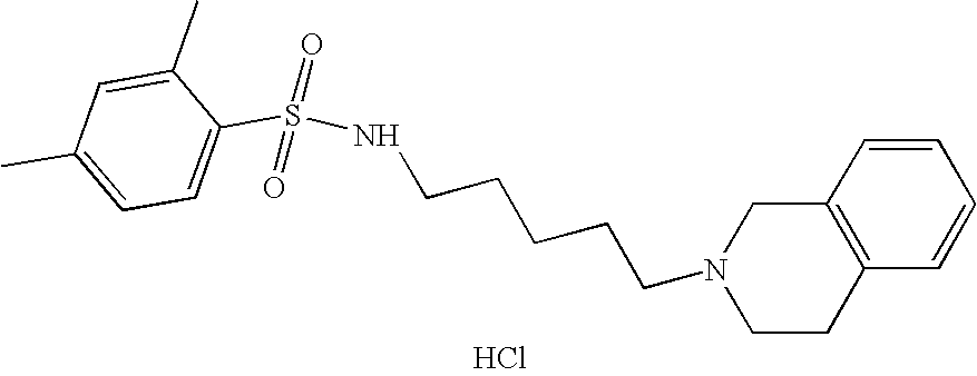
Cl.C(CCCCN1CCC2=C(C1)C=CC=C2)NS(C1=CC=C(C)C=C1C)(=O)=O
